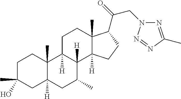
C1C(C)(O)CC2([H])C(C)(C1)C1([H])C([H])(C(C)C2)C2([H])C(C)(CC1)C(C(=O)CN1N=C(C)N=N1)CC2
